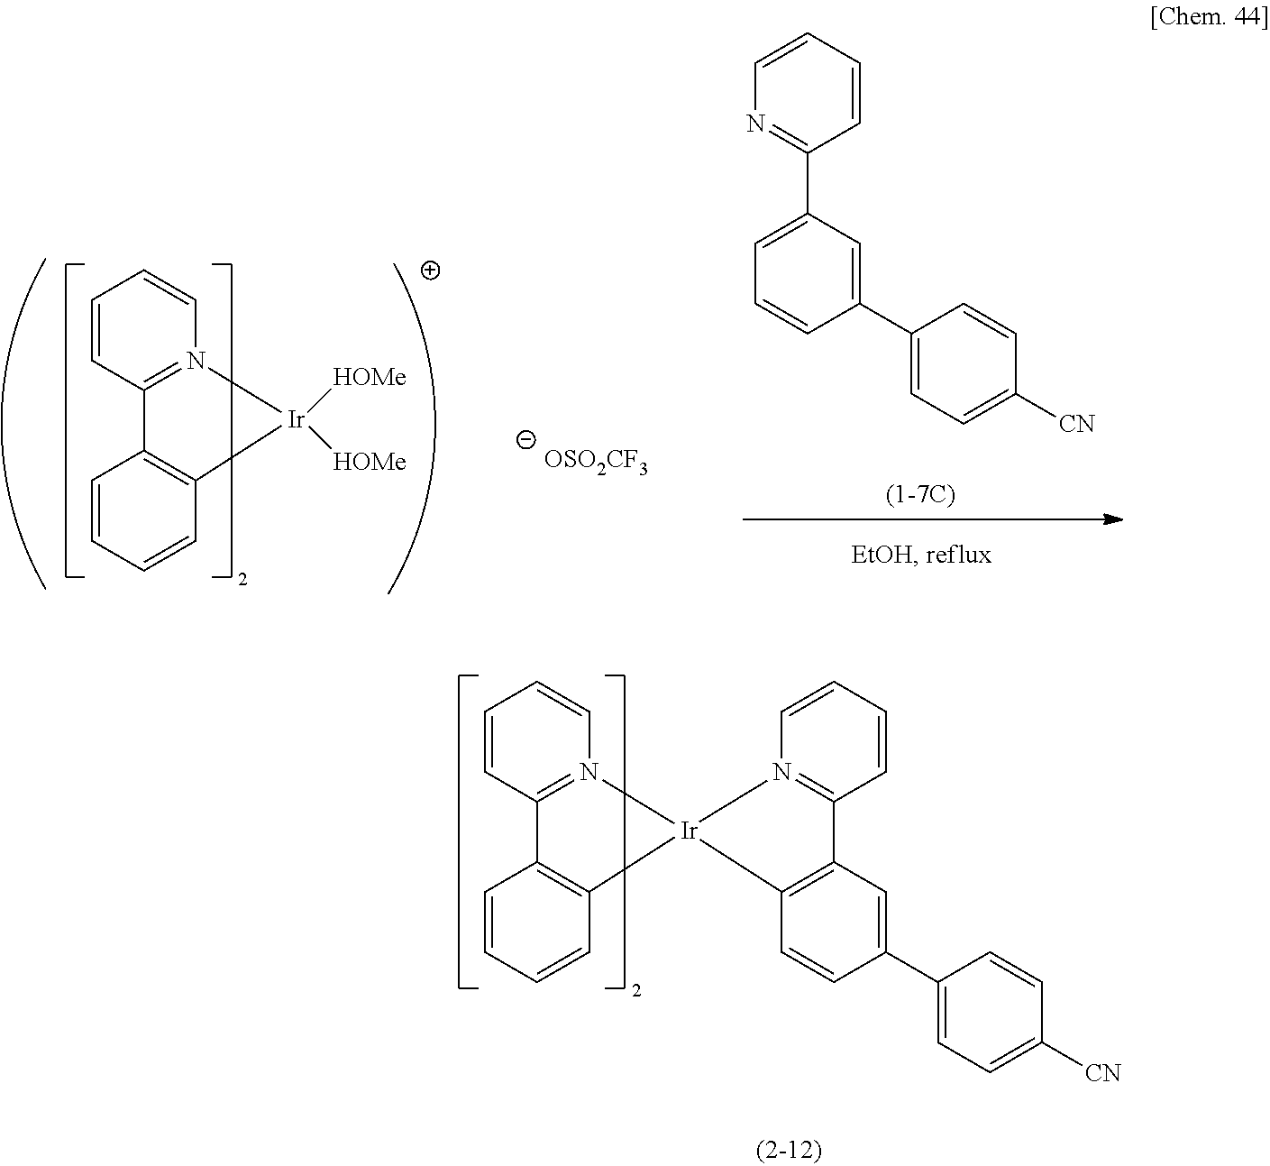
C1=CC2=N(C=C1)[Ir]1(C3=C2C=CC=C3)N2=C(C=CC=C2)C2=C1C=CC(C1=CC=C([CN])C=C1)=C2.C1=CC2=N(C=C1)[Ir]([HOMe])([HOMe])C1=C2C=CC=C1.[OSO2CF3].C1=C(C2=CC(C3=NC=CC=C3)=CC=C2)C=CC([CN])=C1
